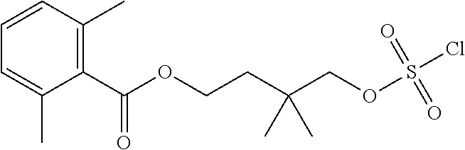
C1=CC(C)=C(C(OCCC(COS(Cl)(=O)=O)(C)C)=O)C(C)=C1
